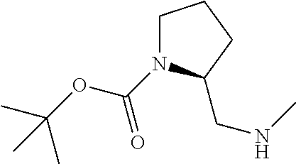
CC(OC(N1CCCC1CNC)=O)(C)C
